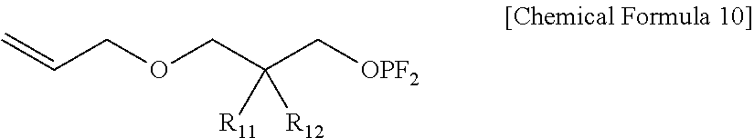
C=CCOCC(C[OPF2])([R11])[R12]
